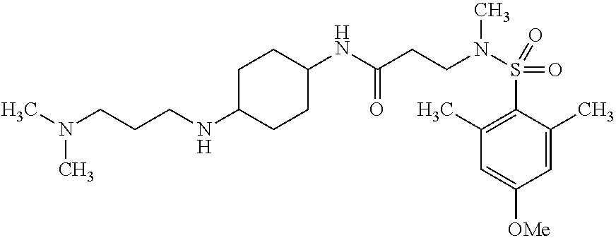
C1(NC(CCN(S(=O)(C2=C(C)C=C([OMe])C=C2C)=O)C)=O)CCC(NCCCN(C)C)CC1
